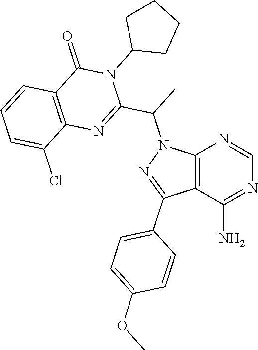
C12=C(C(N)=NC=N1)C(C1=CC=C(OC)C=C1)=NN2C(C)C1=NC2=C(C(=O)N1C1CCCC1)C=CC=C2Cl
